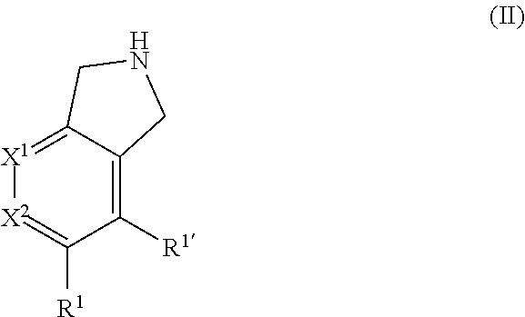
[X1]1=C2C(=C([R1])C([R1])=[X2]1)CNC2
